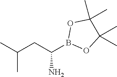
CC(CC(B1OC(C)(C)C(C)(C)O1)N)C
